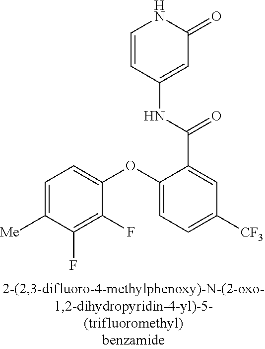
C1=CC(NC(C2=CC([CF3])=CC=C2OC2=CC=C([Me])C(F)=C2F)=O)=CC(=O)N1
